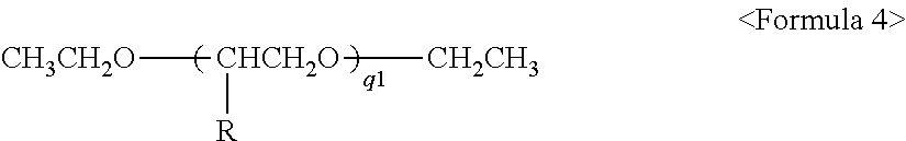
[CH3CH2O][CHCH2O]([CH2CH3])[R]
